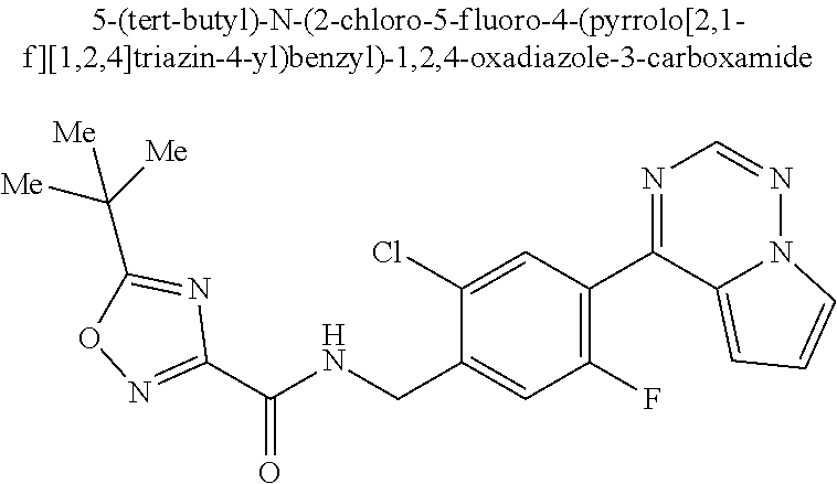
C1(C(NCC2=CC(F)=C(C3=NC=NN4C3=CC=C4)C=C2Cl)=O)=NOC(C([Me])([Me])[Me])=N1
